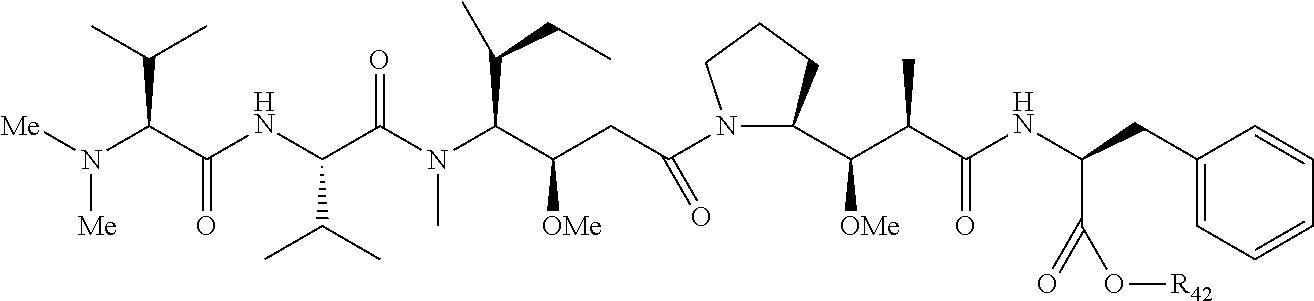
[Me]N(C(C(NC(C(N(C(C(CC(N1C(C(C(C(NC(CC2=CC=CC=C2)C(=O)O[R42])=O)C)[OMe])CCC1)=O)[OMe])C(CC)C)C)=O)C(C)C)=O)C(C)C)[Me]
